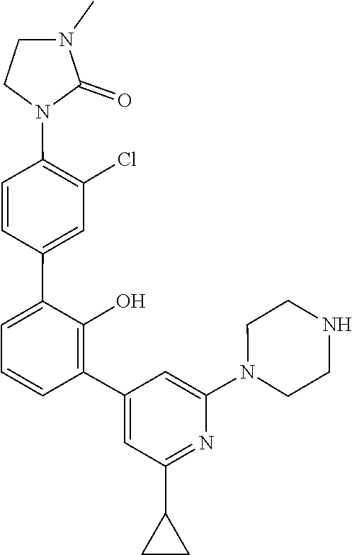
N1(C2=CC(C3=C(O)C(C4=CC(Cl)=C(N5CCN(C)C5=O)C=C4)=CC=C3)=CC(C3CC3)=N2)CCNCC1
